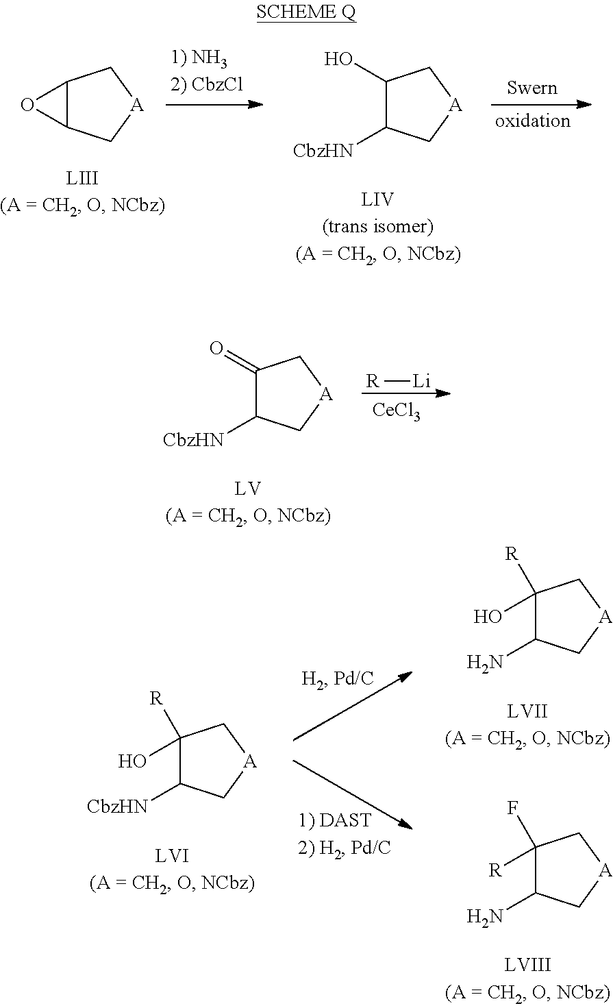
C12C(C[A]C1)O2.C1(O)C([CbzHN])C[A]C1.C1(=O)C([CbzHN])C[A]C1.[R][Li].[CeCl3].C1(O)([R])C([CbzHN])C[A]C1.C1(O)([R])C(N)C[A]C1.C1([R])(F)C(N)C[A]C1
